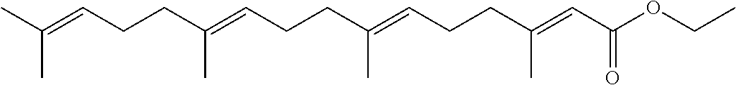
C(C=C(CCC=C(CCC=C(CCC=C(C)C)C)C)C)(OCC)=O
